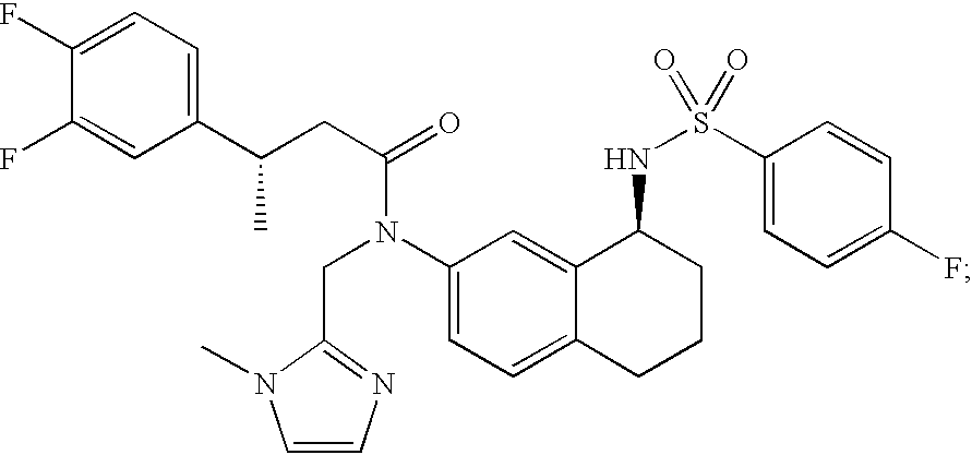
C1(C(CC(=O)N(C2=CC=C3C(=C2)C(NS(=O)(C2=CC=C(F)C=C2)=O)CCC3)CC2=NC=CN2C)C)=CC=C(F)C(F)=C1
